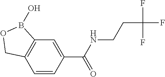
C12=C(C=CC(C(NCCC(F)(F)F)=O)=C1)COB2O
